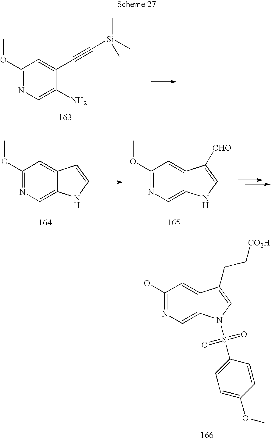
C1(OC)=NC=C(N)C(C#C[Si](C)(C)C)=C1.C1(OC)=NC=C2C(=C1)C=CN2.C1(OC)=NC=C2C(=C1)C([CHO])=CN2.C1(OC)=NC=C2C(=C1)C(CC[CO2H])=CN2S(=O)(=O)C1=CC=C(OC)C=C1
